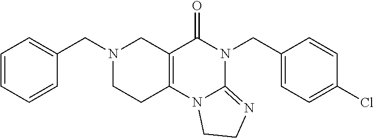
C1=CC=CC(CN2CCC3=C(C2)C(=O)N(CC2=CC=C(Cl)C=C2)C2=NCCN32)=C1
